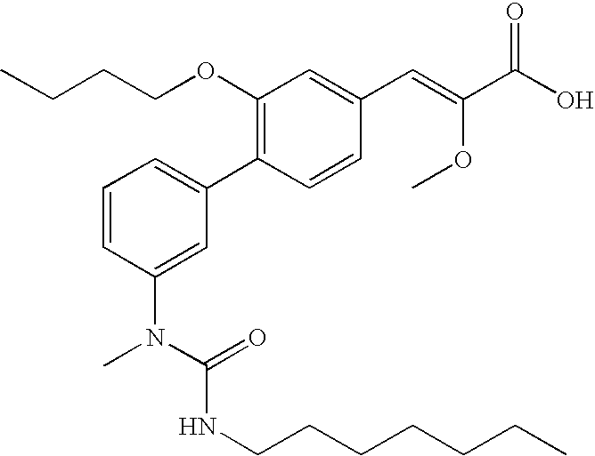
CCCCOC1=C(C2=CC=CC(N(C(NCCCCCCC)=O)C)=C2)C=CC(C=C(C(O)=O)OC)=C1
